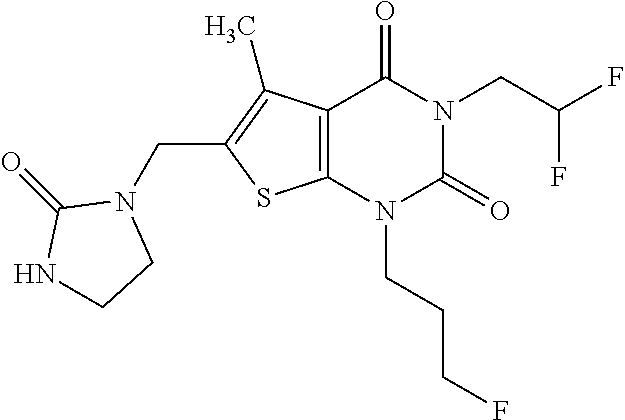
C12=C(N(CCCF)C(=O)N(CC(F)F)C1=O)SC(CN1C(=O)NCC1)=C2C
